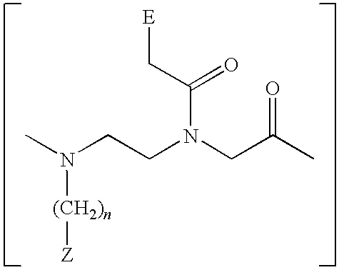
CN(CCN(CC(C)=O)C(C[E])=O)[(CH2)n][Z]
